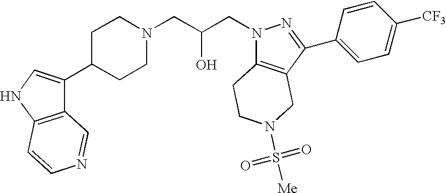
C1C(C2=CNC3=C2C=NC=C3)CCN(CC(CN2C3=C(C(C4=CC=C([CF3])C=C4)=N2)CN(S(=O)(=O)[Me])CC3)O)C1
